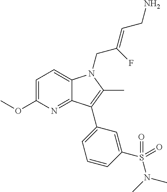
C1=C(OC)N=C2C(=C1)N(CC(=CCN)F)C(C)=C2C1=CC=CC(S(N(C)C)(=O)=O)=C1
